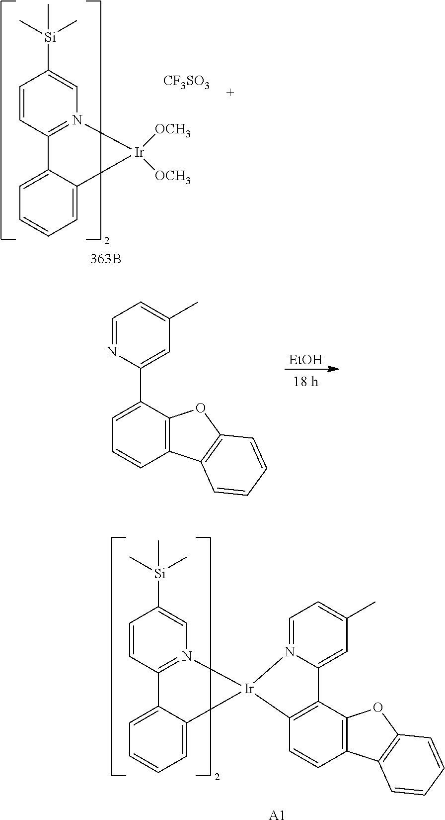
[CF3SO3].C1=C([Si](C)(C)C)C=CC2=N1[Ir]([OCH3])([OCH3])C1=CC=CC=C21.[EtOH].C1(C)=CC=NC(C2=CC=CC3=C2OC2=C3C=CC=C2)=C1.C1=C([Si](C)(C)C)C=CC2=N1[Ir]1(C3=CC=CC=C23)N2=CC=C(C)C=C2C2=C1C=CC1=C2OC2=C1C=CC=C2.[A1]
